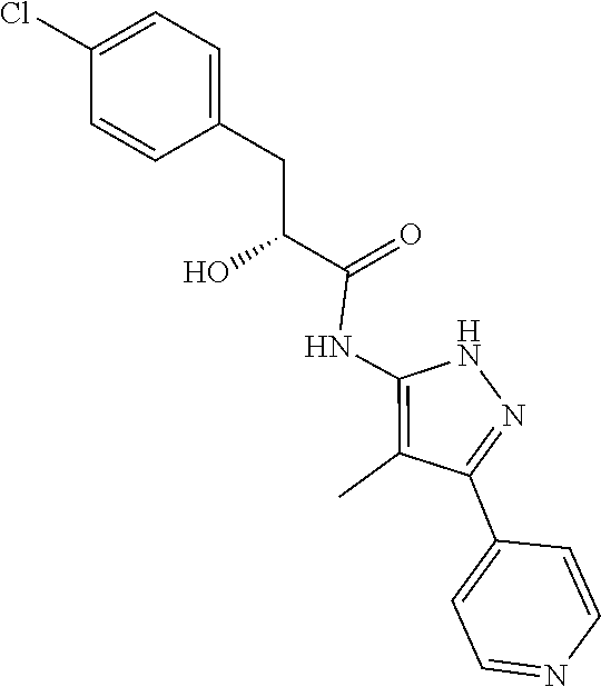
N1C(NC(C(CC2=CC=C(Cl)C=C2)O)=O)=C(C)C(C2=CC=NC=C2)=N1
